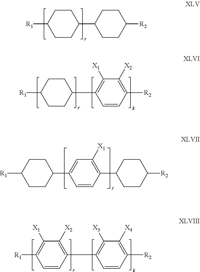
C1([R1])CCC(C2CCC([R2])CC2)CC1.C1([R1])CCC(C2=C([X1])C([X2])=C([R2])C=C2)CC1.C1([R1])CCC(C2=CC([X1])=C(C3CCC([R2])CC3)C=C2)CC1.[R1]C1=C([X1])C([X2])=C(C2=C([X3])C([X4])=C([R2])C=C2)C=C1
